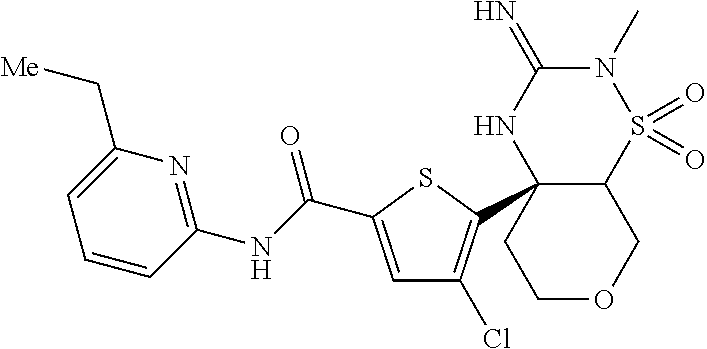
C12C(C3=C(Cl)C=C(C(NC4=NC(C[Me])=CC=C4)=O)S3)(NC(=N)N(C)S1(=O)=O)CCOC2
